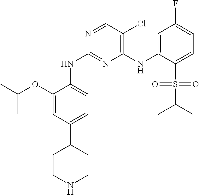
C1=C(OC(C)C)C(NC2=NC(NC3=CC(F)=CC=C3S(=O)(C(C)C)=O)=C(Cl)C=N2)=CC=C1C1CCNCC1
